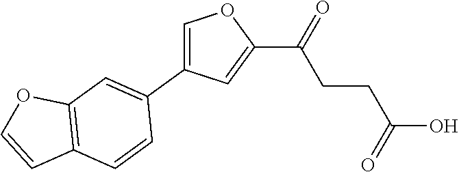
C(C(O)=O)CC(C1=CC(C2=CC3=C(C=C2)C=CO3)=CO1)=O
